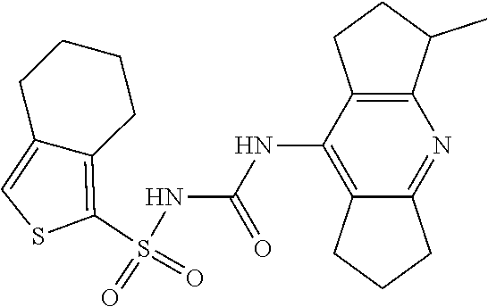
S(NC(NC1=C2C(=NC3=C1CCC3C)CCC2)=O)(C1=C2C(=CS1)CCCC2)(=O)=O
